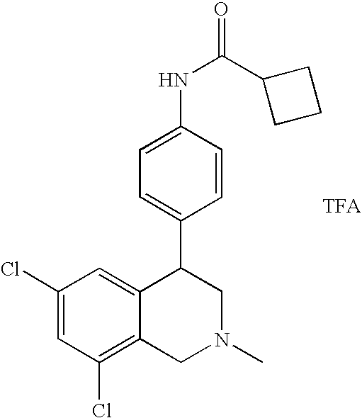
C1(Cl)=CC(Cl)=C2C(=C1)C(C1=CC=C(NC(=O)C3CCC3)C=C1)CN(C)C2
